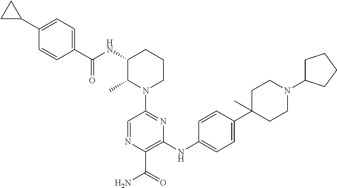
N1(C2=NC(NC3=CC=C(C4(C)CCN(C5CCCC5)CC4)C=C3)=C(C(=O)N)N=C2)CCCC(NC(C2=CC=C(C3CC3)C=C2)=O)C1C
